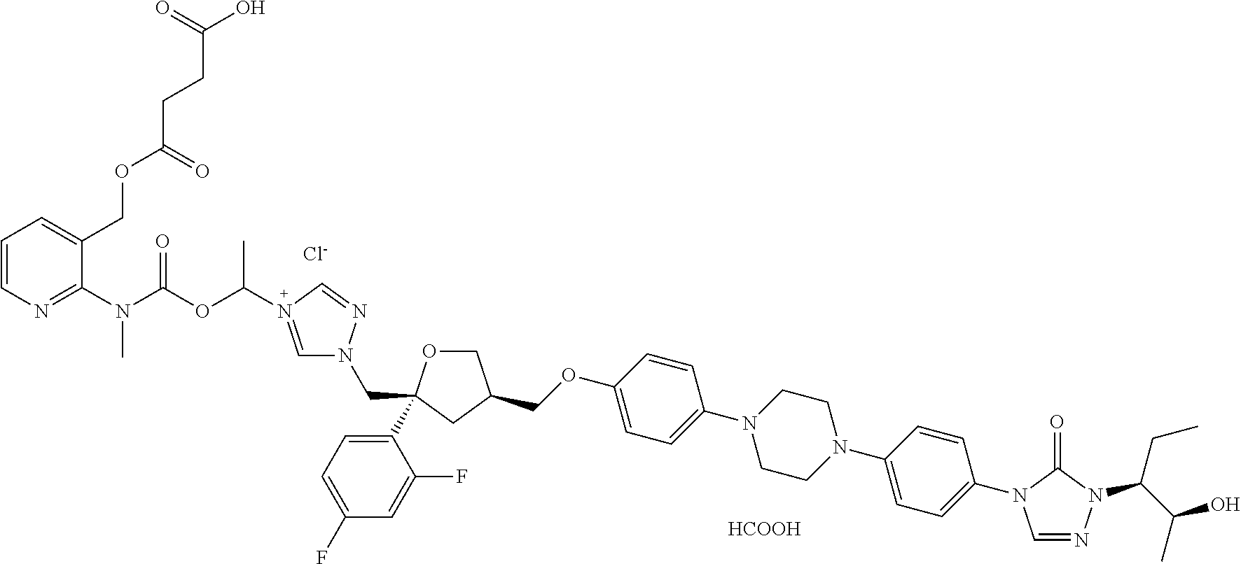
[HCOOH].C(OC1=CC=C(N2CCN(C3=CC=C(N4C=NN(C(CC)C(O)C)C4=O)C=C3)CC2)C=C1)C1COC(C2=CC=C(F)C=C2F)(CN2C=N(C(C)OC(N(C3=NC=CC=C3COC(CCC(=O)O)=O)C)=O)C=N2)C1.[Cl-]
